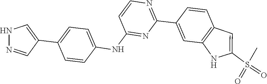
C1(C2=NC=CC(NC3=CC=C(C4=CNN=C4)C=C3)=N2)=CC2=C(C=C1)C=C(S(=O)(C)=O)N2
